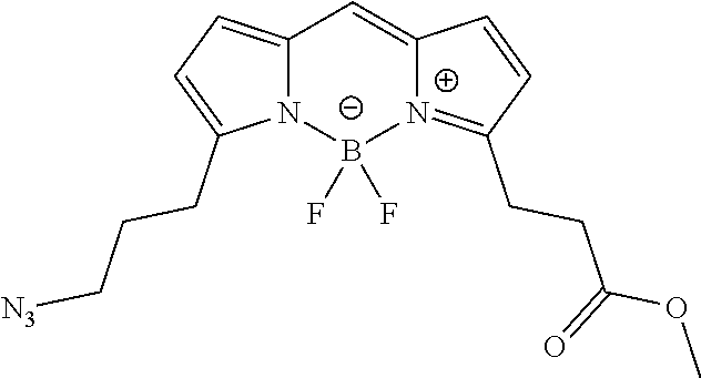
C12=CC=C(CCC[N3])N1[B-](F)(F)[N+]1=C(CCC(OC)=O)C=CC1=C2
